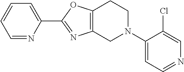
C1=NC(C2=NC3=C(O2)CCN(C2=CC=NC=C2Cl)C3)=CC=C1
